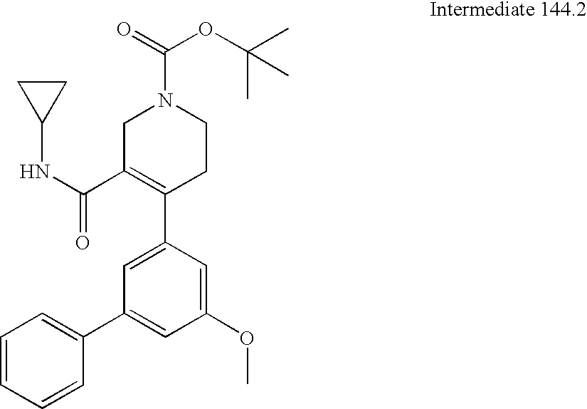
C1C(C(NC2CC2)=O)=C(C2=CC(C3=CC=CC=C3)=CC(OC)=C2)CCN1C(=O)OC(C)(C)C
